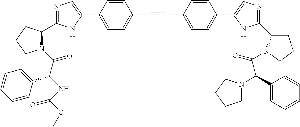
N1=C(C2N(C(C(NC(OC)=O)C3=CC=CC=C3)=O)CCC2)NC(C2=CC=C(C#CC3=CC=C(C4=CN=C(C5CCCN5C(=O)C(C5=CC=CC=C5)N5CCCC5)N4)C=C3)C=C2)=C1
